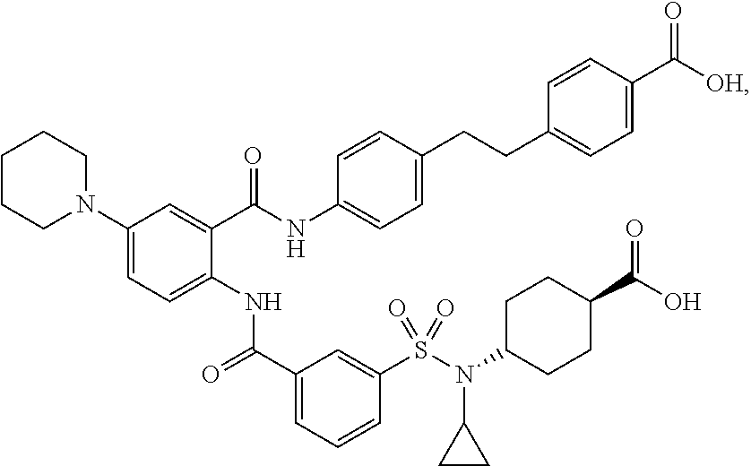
C1(N2CCCCC2)=CC=C(NC(C2=CC=CC(S(N(C3CCC(C(O)=O)CC3)C3CC3)(=O)=O)=C2)=O)C(C(NC2=CC=C(CCC3=CC=C(C([OH])=O)C=C3)C=C2)=O)=C1
